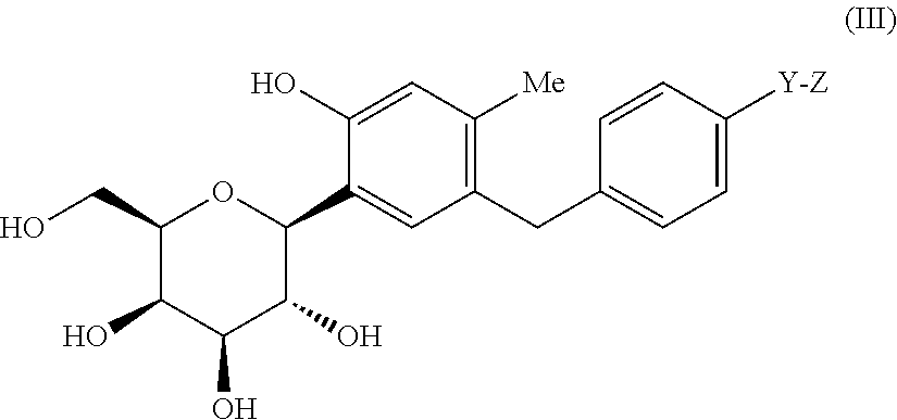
C1(CO)C(O)C(O)C(O)C(C2=CC(CC3=CC=C([Y-Z])C=C3)=C([Me])C=C2O)O1
